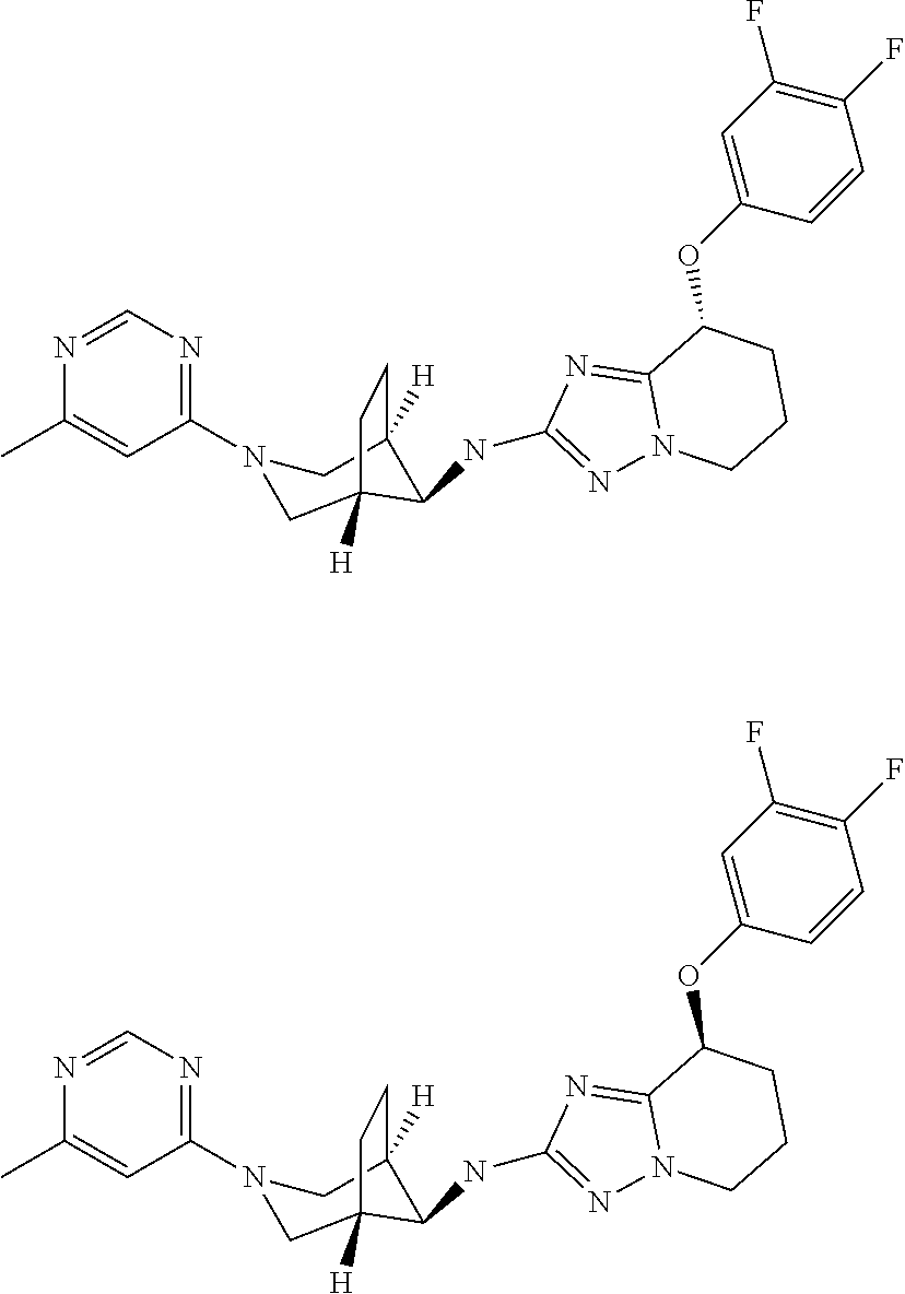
C1=NC(C)=CC(N2CC3([H])C(NC4=NN5C(=N4)C(OC4=CC(F)=C(F)C=C4)CCC5)C([H])(C2)CC3)=N1.C1=NC(C)=CC(N2CC3([H])C(NC4=NN5C(=N4)C(OC4=CC(F)=C(F)C=C4)CCC5)C([H])(C2)CC3)=N1
